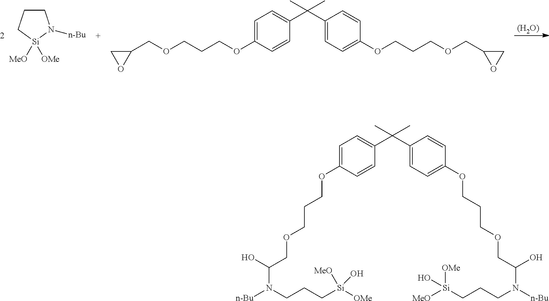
[(H2O)].C1CC[Si]([MeO])([OMe])N1[n-Bu].C1(COCCCOC2=CC=C(C(C3=CC=C(OCCCOCC4CO4)C=C3)(C)C)C=C2)CO1.O(C1=CC=C(C(C2=CC=C(OCCCOCC(O)N(CCC[Si]([MeO])([OMe])O)[n-Bu])C=C2)(C)C)C=C1)CCCOCC(N(CCC[Si]([OMe])([MeO])O)[n-Bu])O
